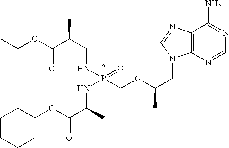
C(C)(C)OC(C(CNP(COC(CN1C2=C(C(N)=NC=N2)N=C1)C)(=O)NC(C)C(OC1CCCCC1)=O)C)=O
